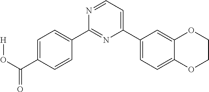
C1=C(C(O[H])=O)C=CC(C2=NC(C3=CC=C4C(=C3)OCCO4)=CC=N2)=C1
